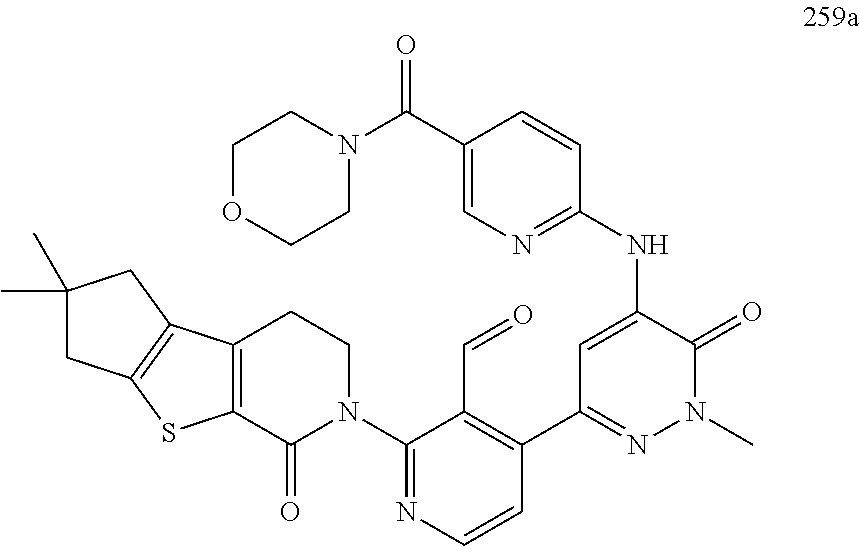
C12=C(C(=O)N(C3=NC=CC(C4=NN(C)C(=O)C(NC5=NC=C(C(N6CCOCC6)=O)C=C5)=C4)=C3C=O)CC1)SC1=C2CC(C)(C)C1
